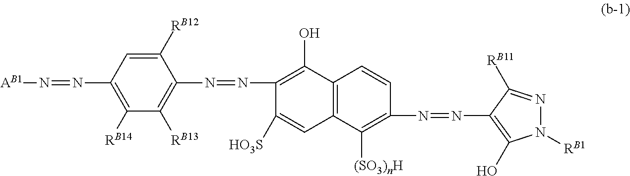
C1([RB12])=CC(N=N[AB1])=C([RB14])C([RB13])=C1N=NC1=C(O)C2=C(C=C1[HO3S])C([(SO3)nH])=C(N=NC1=C(O)N([RB1])N=C1[RB11])C=C2
